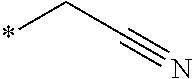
*CC#N
